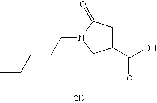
C1C(C(O)=O)CN(CCCCC)C1=O
